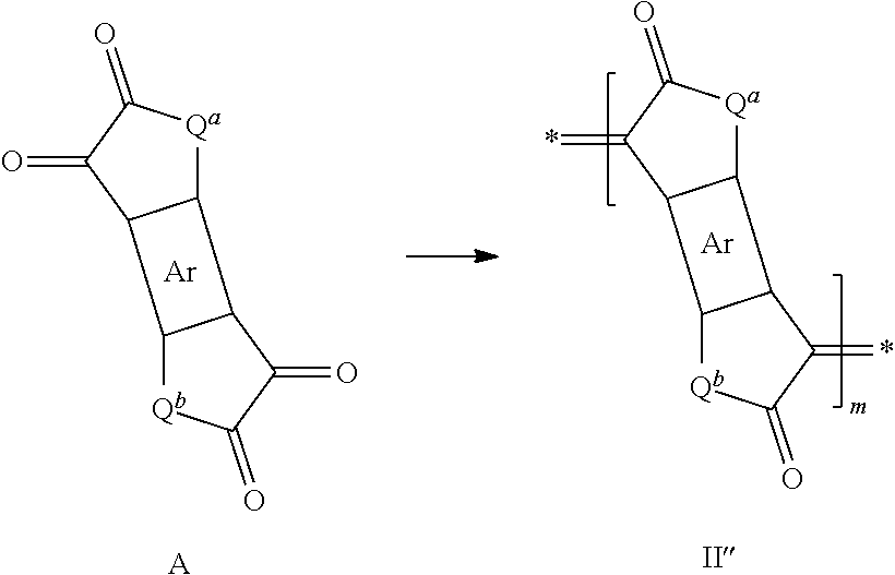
[Ar].C12[Qa]C(=O)C(=O)C1C1[Qb]C(=O)C(=O)C21.[A].[Ar].C12[Qa]C(=O)C(=*)C1C1[Qb]C(=O)C(=*)C21
